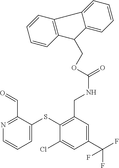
C1(SC2=CC=CN=C2C=O)=C(CNC(OCC2C3=C(C4=CC=CC=C24)C=CC=C3)=O)C=C(C(F)(F)F)C=C1Cl
